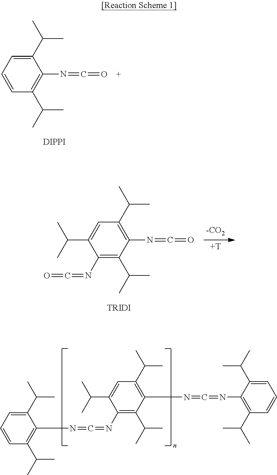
C1(C(C)C)=CC=CC(C(C)C)=C1N=C=O.[DIPPI].C1(C(C)C)=C(N=C=O)C(C(C)C)=C(N=C=O)C(C(C)C)=C1.[TRIDI].[T].C1(C(C)C)=C(N=C=NC2=C(C(C)C)C=CC=C2C(C)C)C(C(C)C)=C(N=C=NC2=C(C(C)C)C=CC=C2C(C)C)C(C(C)C)=C1
